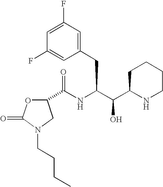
C1=C(F)C=C(CC(NC(=O)C2OC(=O)N(CCCC)C2)C(C2NCCCC2)O)C=C1F
